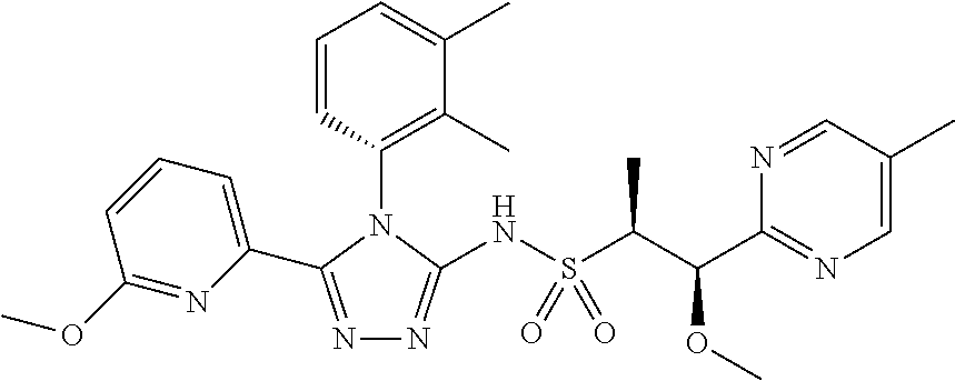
N1=C(C2=CC=CC(OC)=N2)N(C2=C(C)C(C)=CC=C2)C(NS(C(C(C2=NC=C(C)C=N2)OC)C)(=O)=O)=N1
